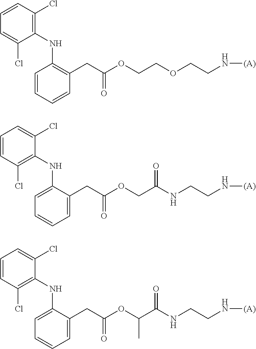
C1=CC(Cl)=C(NC2=C(CC(OCCOCCN[(A)])=O)C=CC=C2)C(Cl)=C1.C1=CC(Cl)=C(NC2=CC=CC=C2CC(OCC(NCCN[(A)])=O)=O)C(Cl)=C1.C1=CC(Cl)=C(NC2=CC=CC=C2CC(OC(C(NCCN[(A)])=O)C)=O)C(Cl)=C1
